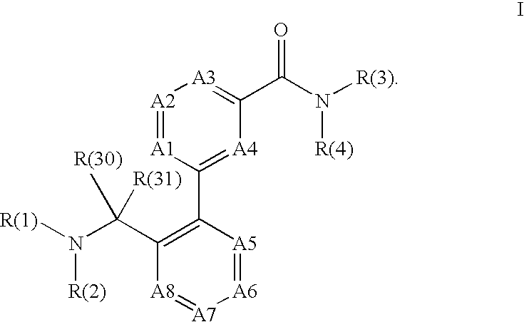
[R(1)]N(C(C1=C(C2=[A4]C(C(=O)N([R(4)])[R(3)])=[A3][A2]=[A1]2)[A5]=[A6][A7]=[A8]1)([R(30)])[R(31)])[R(2)]
